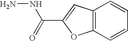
C12=C(C=CC=C1)OC(C(NN)=O)=C2
